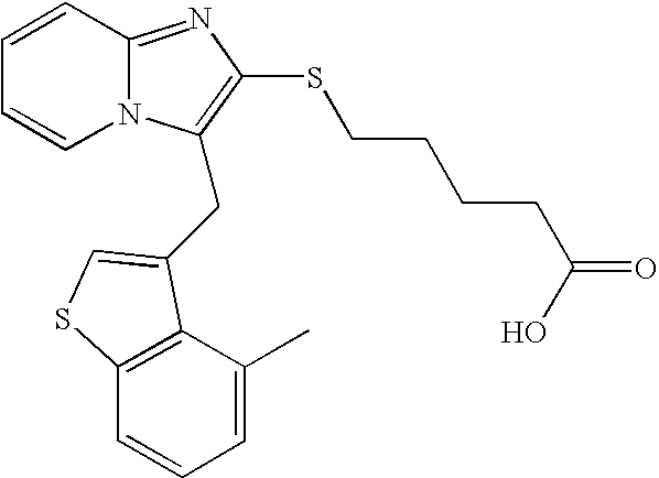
C1=CC2=NC(SCCCCC(=O)O)=C(CC3=CSC4=C3C(C)=CC=C4)N2C=C1
